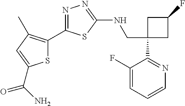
C1(CNC2=NN=C(C3=C(C)C=C(C(N)=O)S3)S2)(C2=NC=CC=C2F)CC(F)C1
